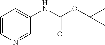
C1=CN=CC(NC(OC(C)(C)C)=O)=C1
